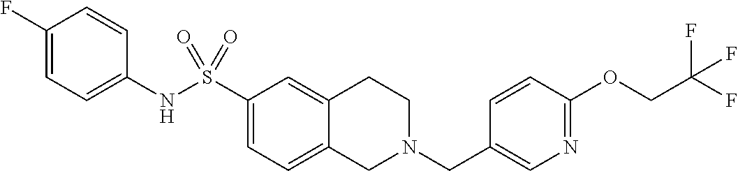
C1(F)=CC=C(NS(C2=CC=C3C(=C2)CCN(CC2=CN=C(OCC(F)(F)F)C=C2)C3)(=O)=O)C=C1
